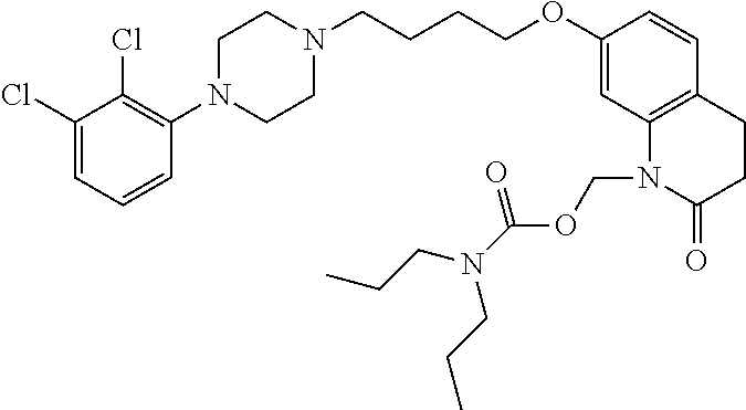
C1(Cl)=CC=CC(N2CCN(CCCCOC3=CC4=C(C=C3)CCC(=O)N4COC(N(CCC)CCC)=O)CC2)=C1Cl
